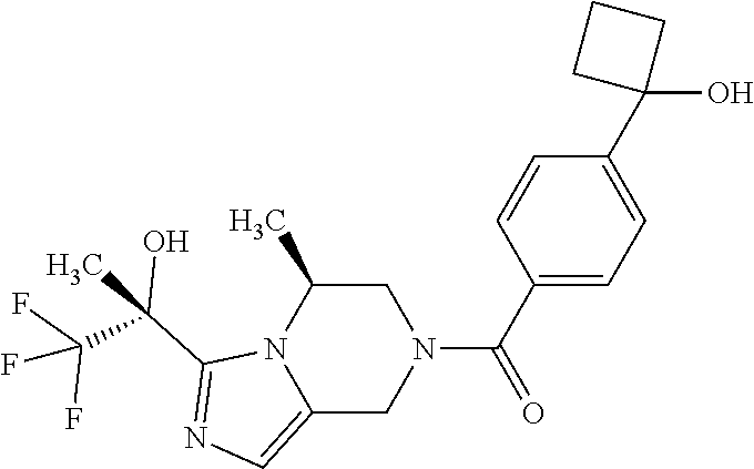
C1(C2(O)CCC2)=CC=C(C(=O)N2CC(C)N3C(=CN=C3C(C)(C(F)(F)F)O)C2)C=C1
